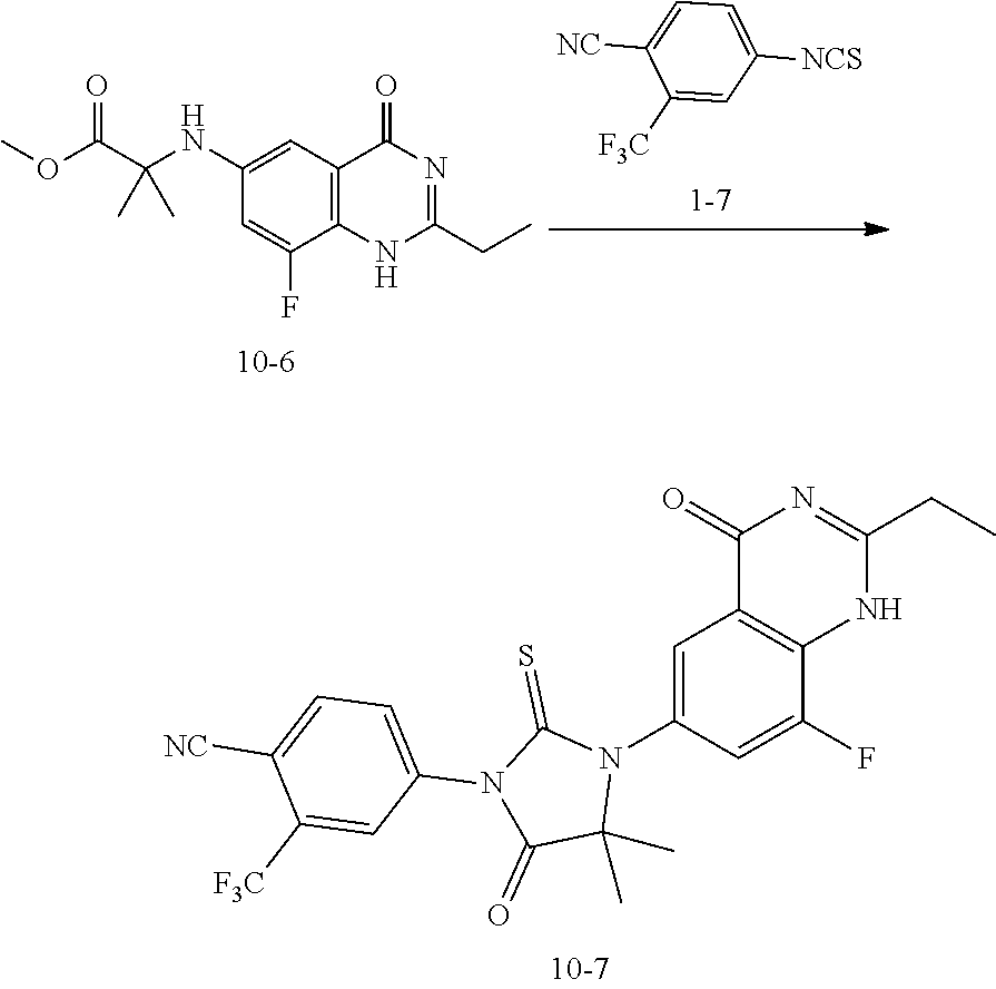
C1(=O)C2=C(NC(CC)=N1)C(F)=CC(N1C(=S)N(C3=CC=C([NC])C([F3C])=C3)C(=O)C1(C)C)=C2.C1(NC(C)(C(=O)OC)C)=CC2=C(NC(CC)=NC2=O)C(F)=C1.C1=C([NCS])C=C([F3C])C([NC])=C1
